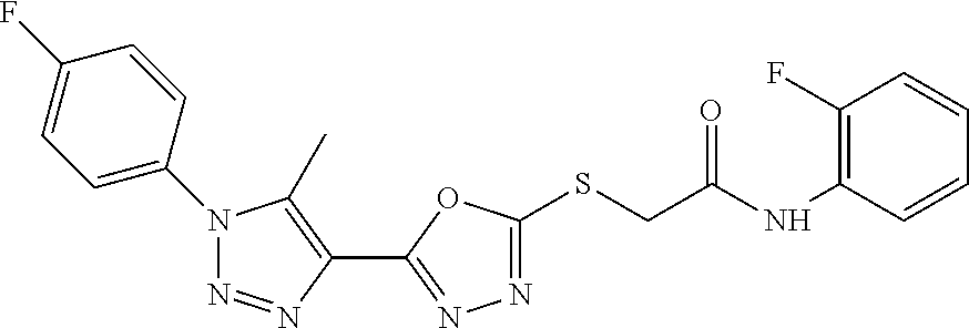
N1=C(SCC(NC2=C(F)C=CC=C2)=O)OC(C2=C(C)N(C3=CC=C(F)C=C3)N=N2)=N1
